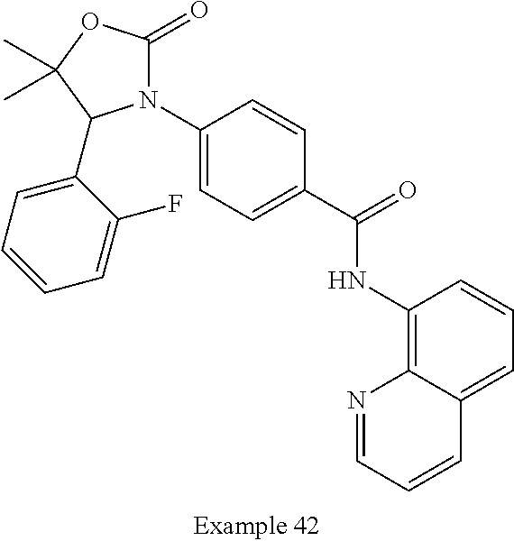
N1(C2=CC=C(C(NC3=C4C(=CC=C3)C=CC=N4)=O)C=C2)C(=O)OC(C)(C)C1C1=CC=CC=C1F
